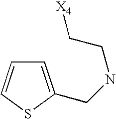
[X4]CCNCC1=CC=CS1
